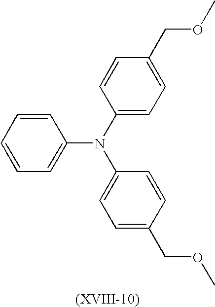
C1=CC=CC(N(C2=CC=C(COC)C=C2)C2=CC=C(COC)C=C2)=C1
